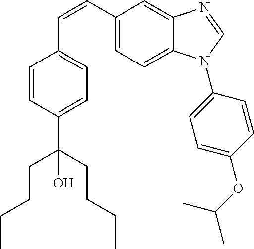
C(=CC1=CC=C2C(=C1)N=CN2C1=CC=C(OC(C)C)C=C1)C1=CC=C(C(CCCC)(CCCC)O)C=C1
